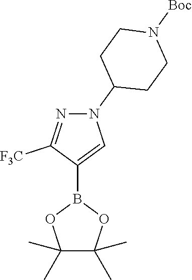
B1(C2=CN(C3CCN([Boc])CC3)N=C2[F3C])OC(C)(C)C(C)(C)O1
